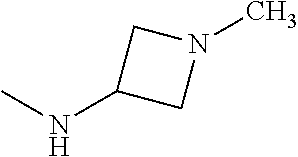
CNC1CN(C)C1
